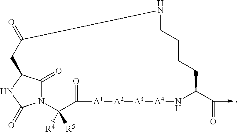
N12C(=O)C(NC1=O)CC(=O)NCCCCC(C(=O)->C)N[A4][A3][A2][A1]C(=O)C2([R5])[R4]
